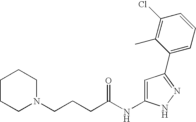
C1CCN(CCCC(NC2=CC(C3=CC=CC(Cl)=C3C)=NN2)=O)CC1
